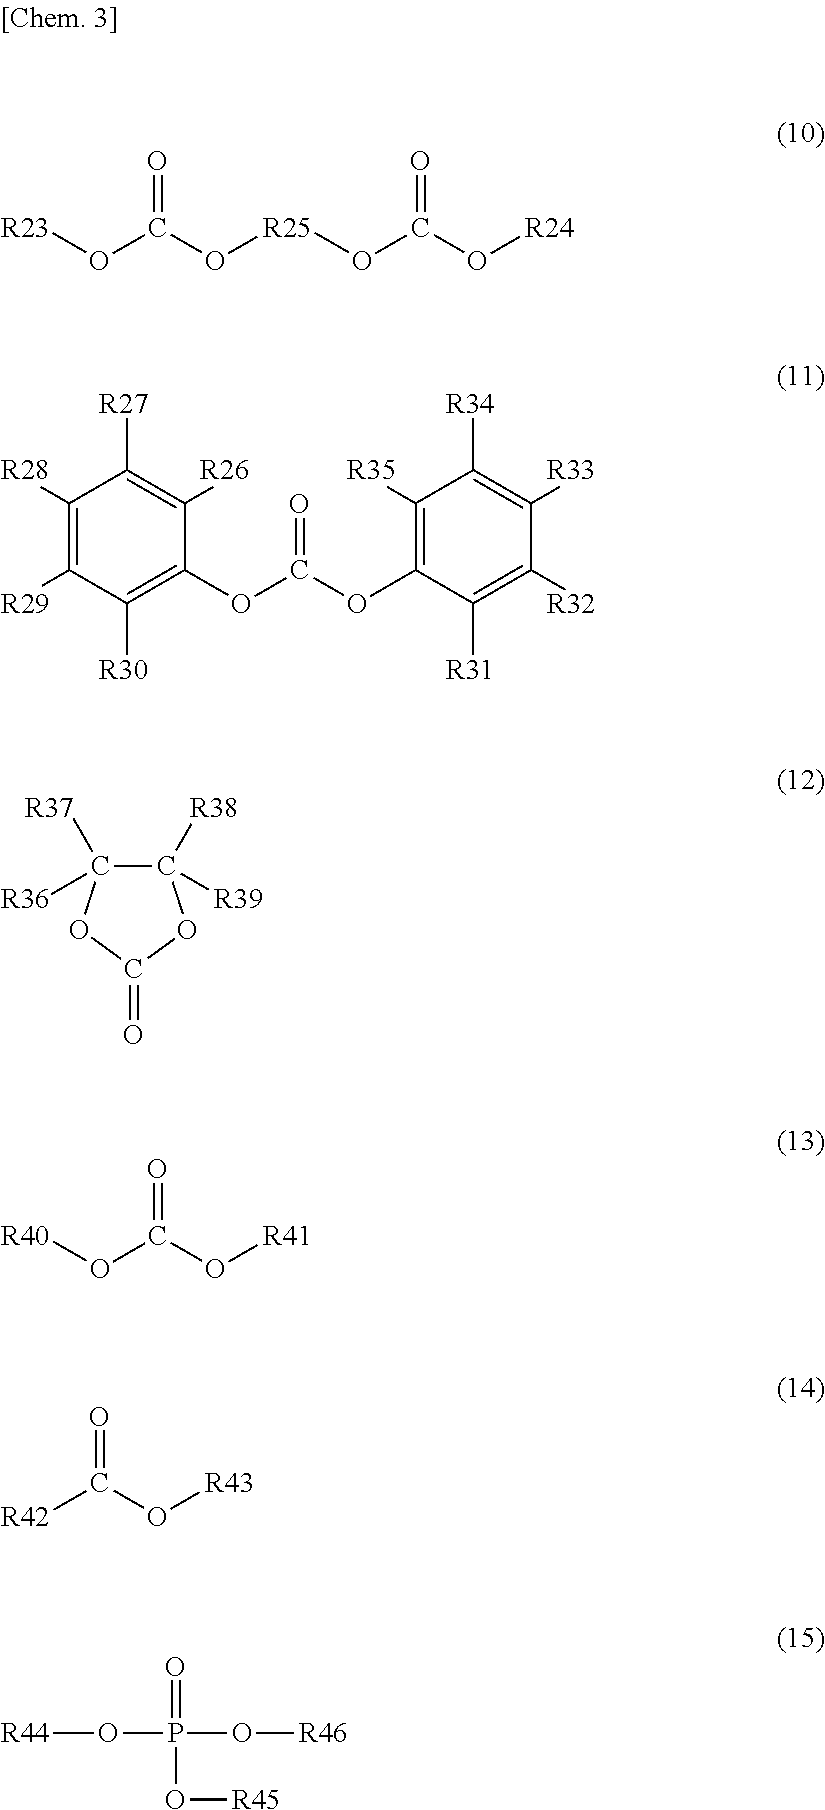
O=C(O[R25]OC(O[R24])=O)O[R23].C1([R28])=C([R29])C([R30])=C(OC(OC2=C([R35])C([R34])=C([R33])C([R32])=C2[R31])=O)C([R26])=C1[R27].C1([R38])([R39])C([R37])([R36])OC(=O)O1.O=C(O[R41])O[R40].O=C(O[R43])[R42].O([R44])P(=O)(O[R46])O[R45]
